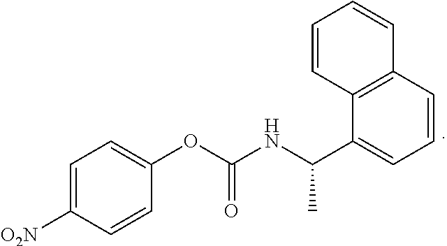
C1=C([O2N])C=CC(OC(=O)NC(C2=CC=CC3=C2C=CC=C3)C)=C1
